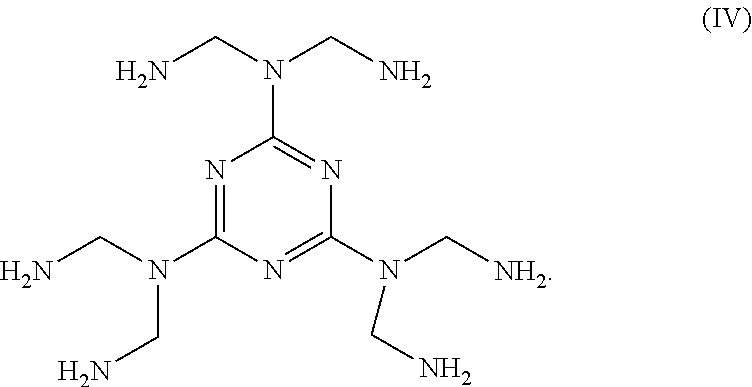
N1=C(N(CN)CN)N=C(N(C[NH2])CN)N=C1N(CN)CN
